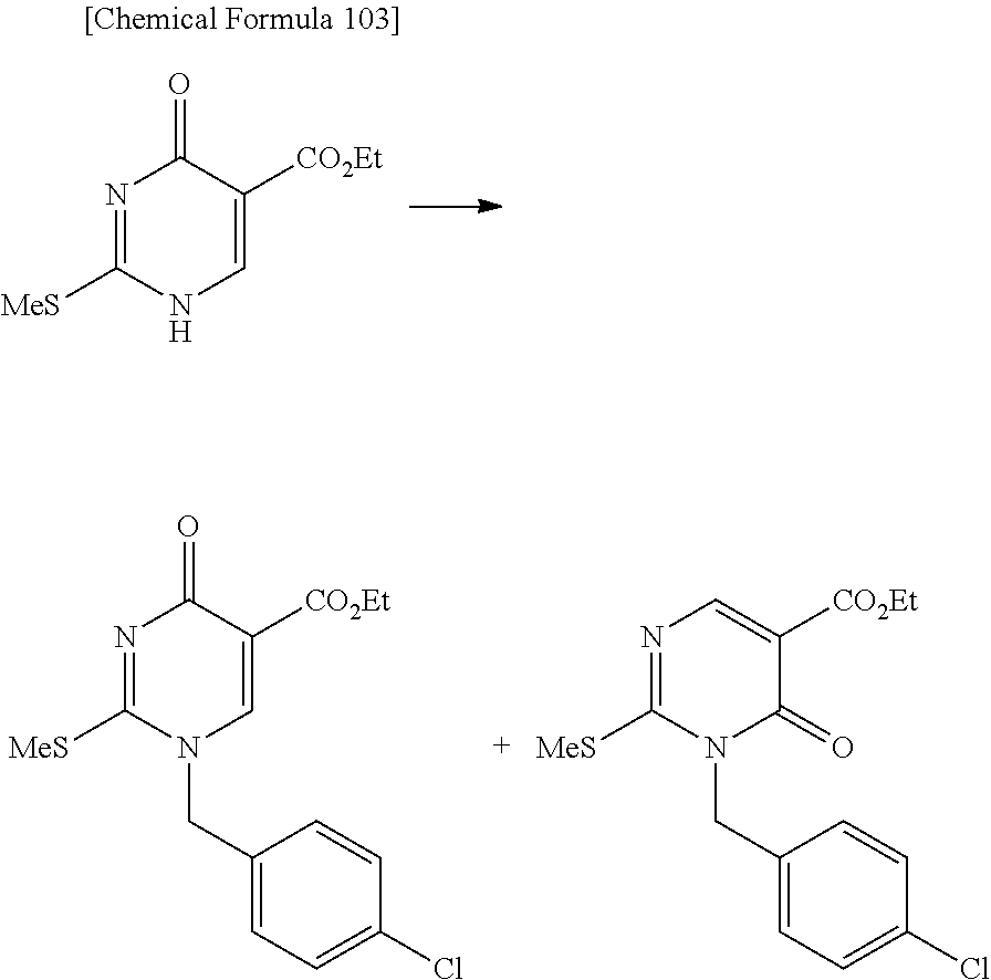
N1=C([MeS])NC=C([CO2Et])C1=O.N1=C([MeS])N(CC2=CC=C(Cl)C=C2)C=C([CO2Et])C1=O.N1=C([MeS])N(CC2=CC=C(Cl)C=C2)C(=O)C([CO2Et])=C1
